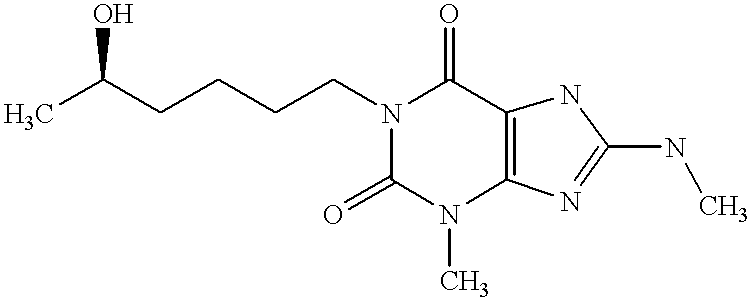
CC(CCCCN1C(=O)C2=C(N(C)C1=O)N=C(NC)N2)O
